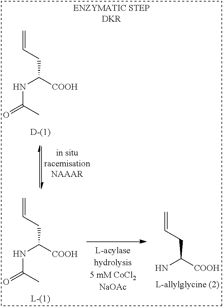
C(CC=C)(NC(=O)C)[COOH].C(CC=C)(NC(=O)C)[COOH].C(CC=C)(N)[COOH]
